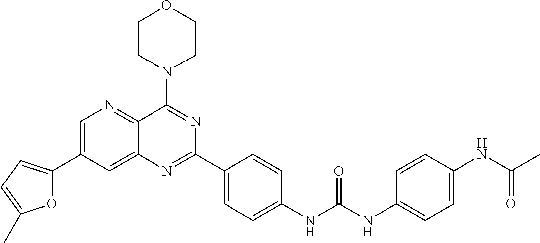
C1=C(C2=CC=C(C)O2)C=C2C(=N1)C(N1CCOCC1)=NC(C1=CC=C(NC(NC3=CC=C(NC(C)=O)C=C3)=O)C=C1)=N2
